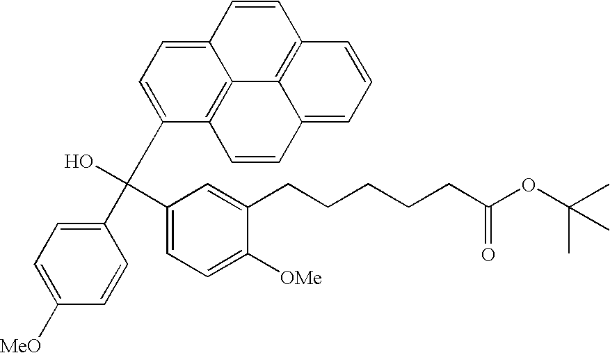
C1(C(O)(C2=CC=C([OMe])C(CCCCCC(OC(C)(C)C)=O)=C2)C2=CC=C3C4=C2C=CC2=CC=CC(=C42)C=C3)=CC=C([MeO])C=C1
